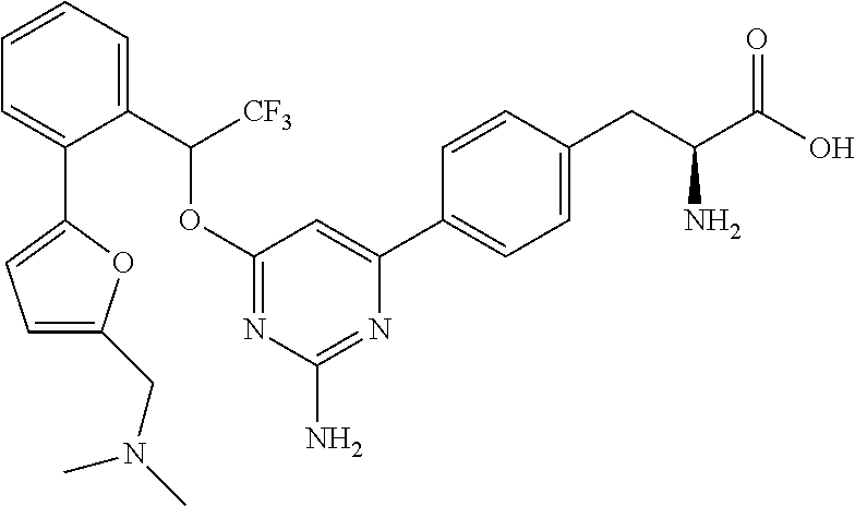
C1(OC(C2=CC=CC=C2C2=CC=C(CN(C)C)O2)[CF3])=NC(N)=NC(C2=CC=C(CC(C(O)=O)N)C=C2)=C1
